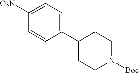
C1=C(C2CCN([Boc])CC2)C=CC([O2N])=C1
